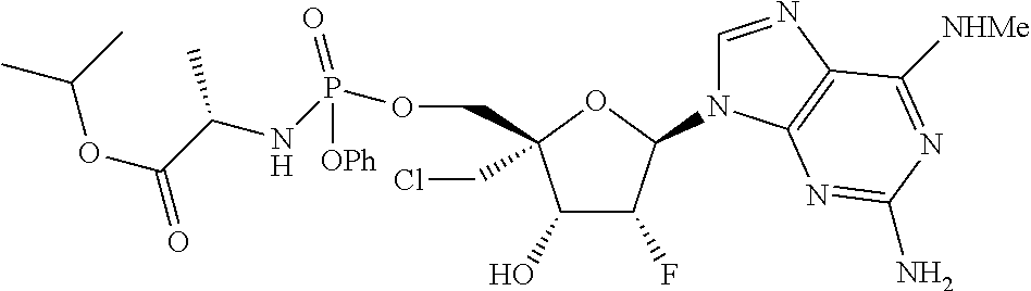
C1(O)C(F)C(N2C=NC3=C2N=C(N)N=C3[NHMe])OC1(COP(NC(C(OC(C)C)=O)C)(=O)[OPh])CCl
